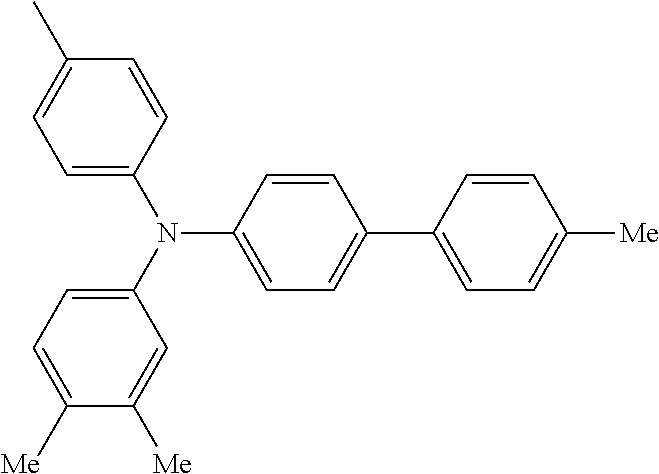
C1=C(N(C2=CC=C([Me])C([Me])=C2)C2=CC=C(C3=CC=C([Me])C=C3)C=C2)C=CC(C)=C1
